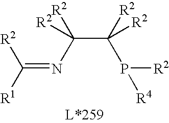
P(C(C(N=C([R1])[R2])([R2])[R2])([R2])[R2])([R2])[R4]
